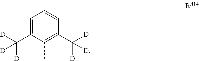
C1=C(C([D])([D])[D])C(C)=C(C([D])([D])[D])C=C1
